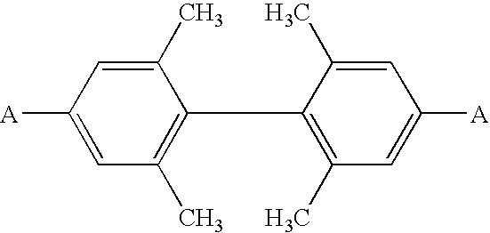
C1=C([A])C=C(C)C(C2=C(C)C=C([A])C=C2C)=C1C
